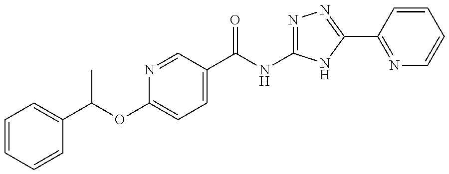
C1(C(=O)NC2=NN=C(C3=NC=CC=C3)N2)=CC=C(OC(C2=CC=CC=C2)C)N=C1
